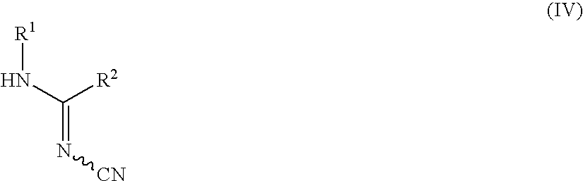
N(C([R2])=N[CN])[R1]
